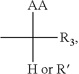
CC([AA])([R3])[H or R]
